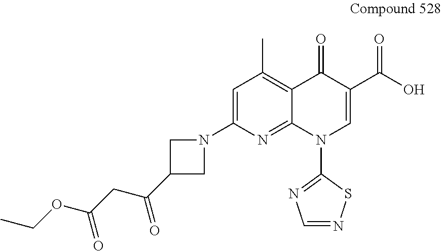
C1=C(N2CC(C(CC(OCC)=O)=O)C2)N=C2C(=C1C)C(=O)C(C(O)=O)=CN2C1=NC=NS1
